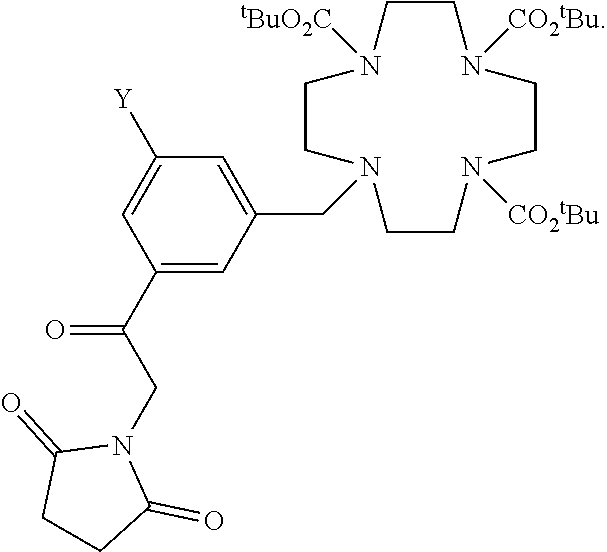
C1(C(CN2C(=O)CCC2=O)=O)=CC(CN2CCN([tBuO2C])CCN([CO2tBu])CCN([CO2tBu])CC2)=CC([Y])=C1
